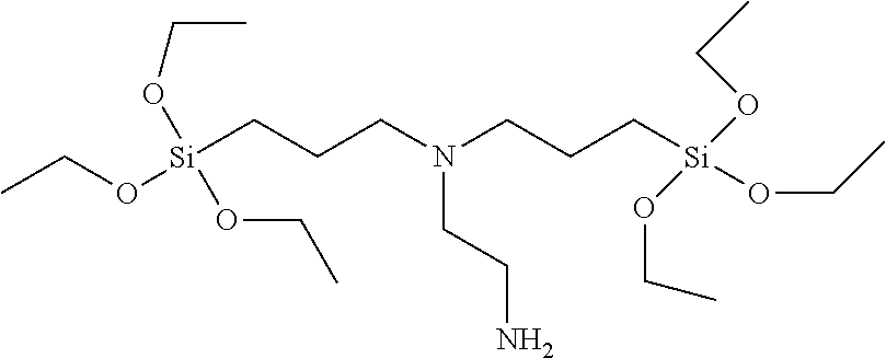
C(O[Si](CCCN(CCC[Si](OCC)(OCC)OCC)CCN)(OCC)OCC)C
